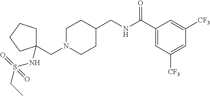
C1N(CC2(NS(CC)(=O)=O)CCCC2)CCC(CNC(C2=CC([CF3])=CC([CF3])=C2)=O)C1
